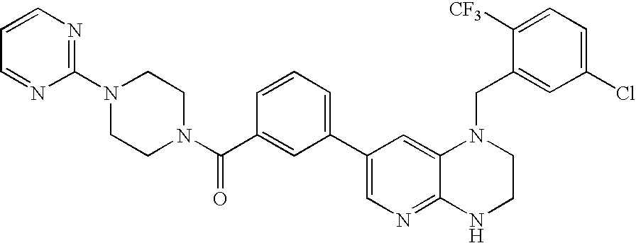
C1(N2CCN(C(C3=CC(C4=CN=C5C(=C4)N(CC4=CC(Cl)=CC=C4[CF3])CCN5)=CC=C3)=O)CC2)=NC=CC=N1
